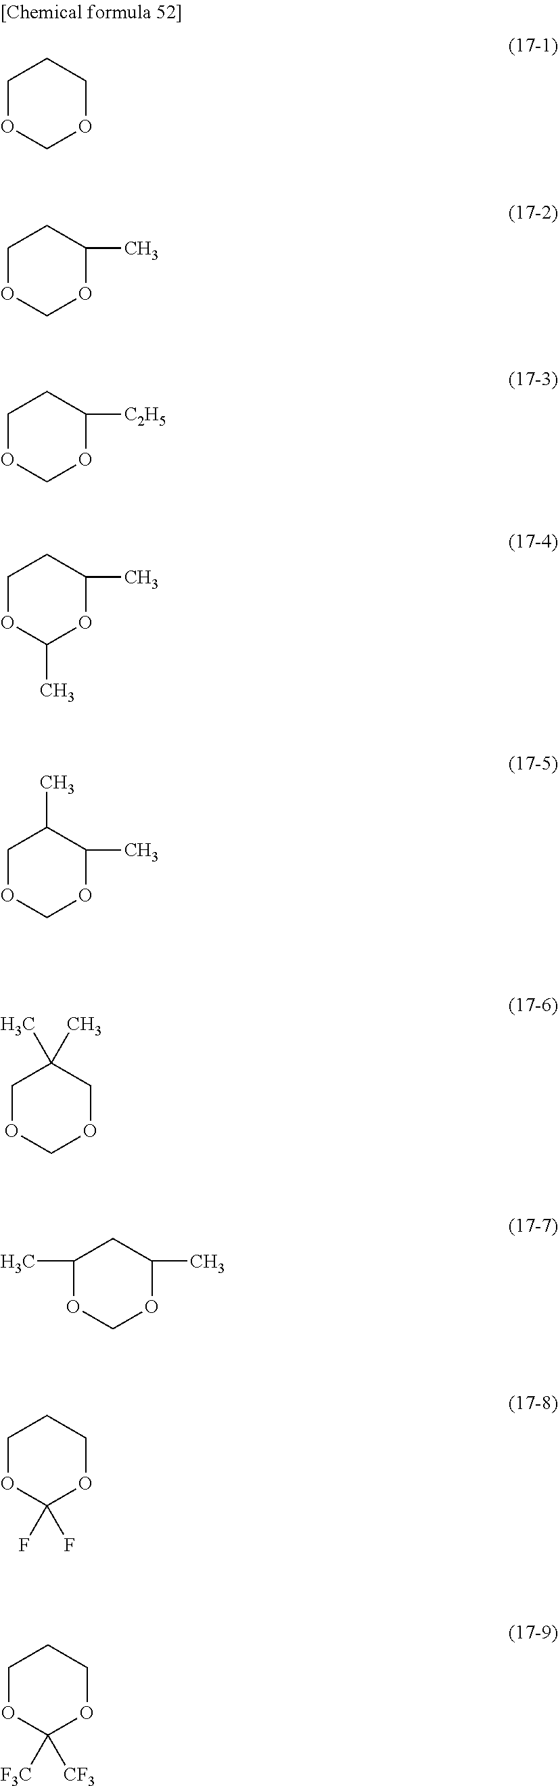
C1OCOCC1.C1OCOC(C)C1.C1OCOC([C2H5])C1.C1OC(C)OC(C)C1.C1OCOC(C)C1C.C1OCOCC1(C)C.C1(C)OCOC(C)C1.C1OC(F)(F)OCC1.C1OC([F3C])([CF3])OCC1
